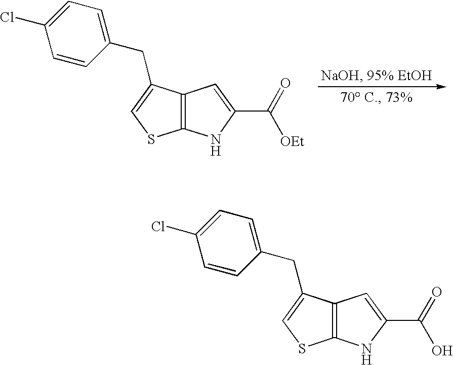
C1=C(Cl)C=CC(CC2=CSC3=C2C=C(C([OEt])=O)N3)=C1.C1=C(Cl)C=CC(CC2=CSC3=C2C=C(C(O)=O)N3)=C1
